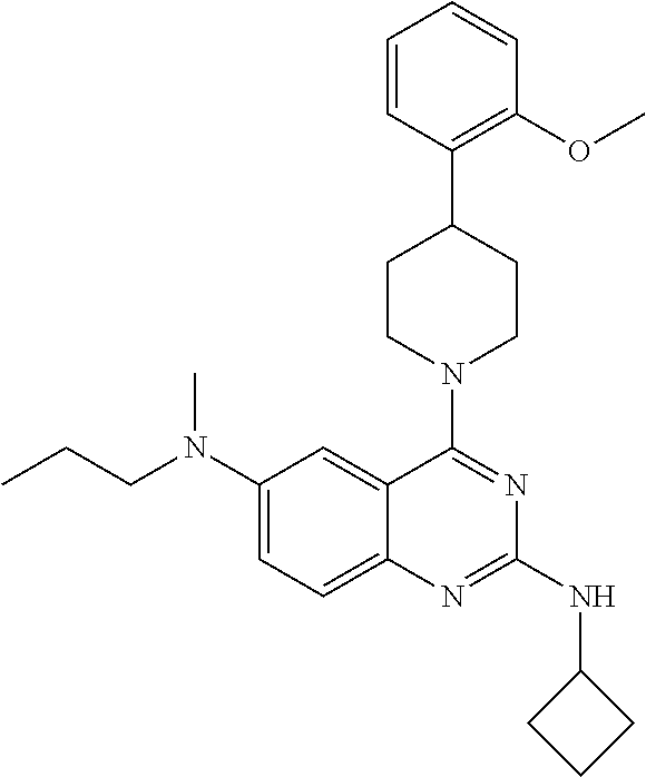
C1(N(CCC)C)=CC=C2C(=C1)C(N1CCC(C3=C(OC)C=CC=C3)CC1)=NC(NC1CCC1)=N2
